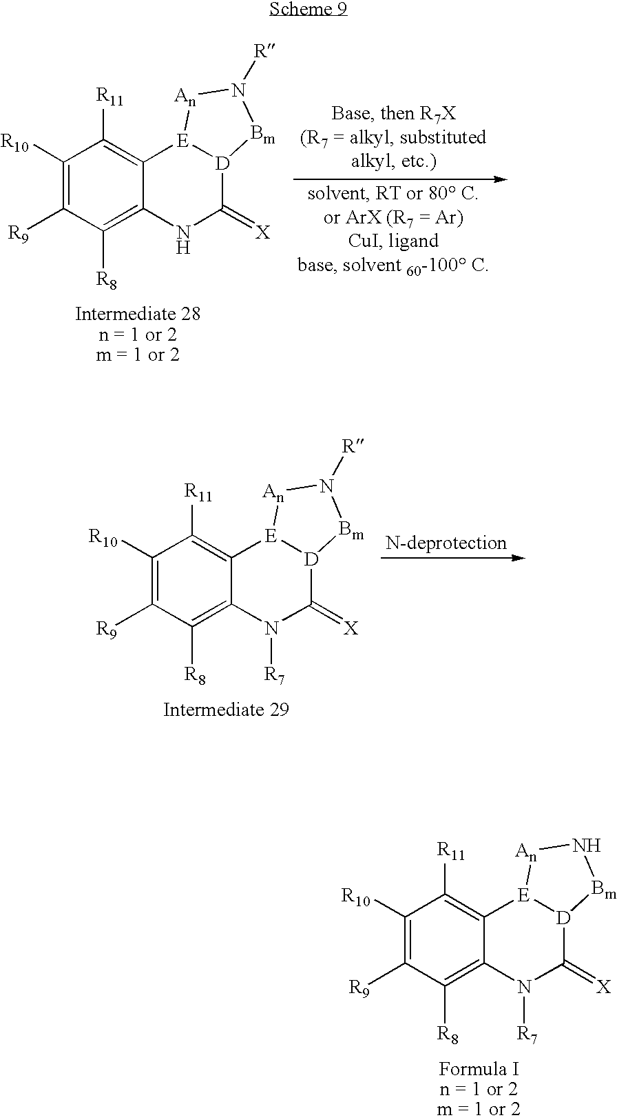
C1([R10])=C([R9])C([R8])=C2C(=C1[R11])[E]1[D](C(=[X])N2[R7])[Bm]N[An]1.C1([R10])=C([R9])C([R8])=C2C(=C1[R11])[E]1[D](C(=[X])N2)[Bm]N([R])[An]1.C1([R10])=C([R9])C([R8])=C2C(=C1[R11])[E]1[D](C(=[X])N2[R7])[Bm]N([R])[An]1
